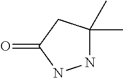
O=C1NNC(C)(C)C1
